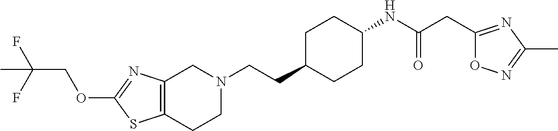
C12=C(CCN(CCC3CCC(NC(CC4=NC(C)=NO4)=O)CC3)C1)SC(OCC(F)(F)C)=N2
